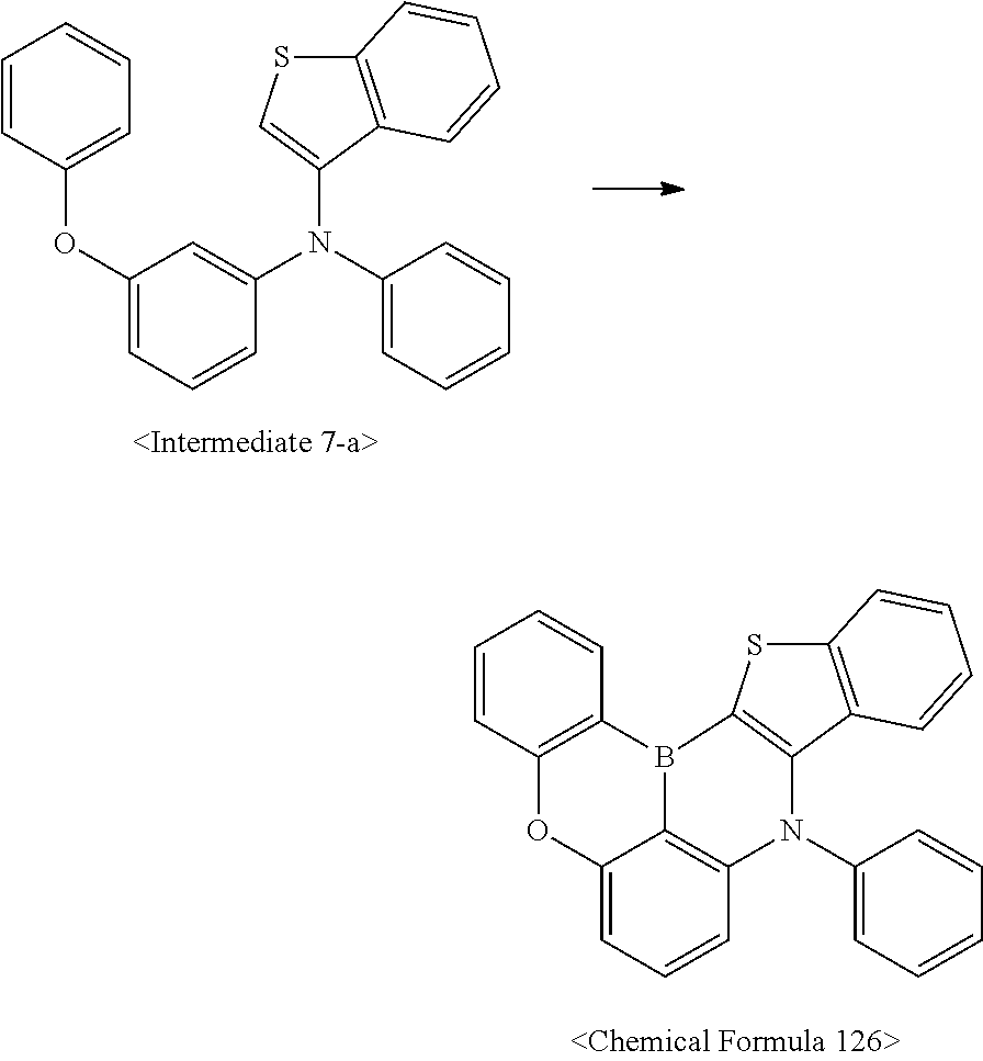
C1=CC(OC2=CC=CC(N(C3=CC=CC=C3)C3=CSC4=C3C=CC=C4)=C2)=CC=C1.C1=CC2=C(C=C1)B1C3=C(C=CC=C3O2)N(C2=CC=CC=C2)C2=C1SC1=C2C=CC=C1
